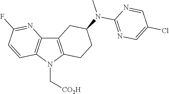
C12=C(N(C[CO2H])C3=C1N=C(F)C=C3)CCC(N(C1=NC=C(Cl)C=N1)C)C2
